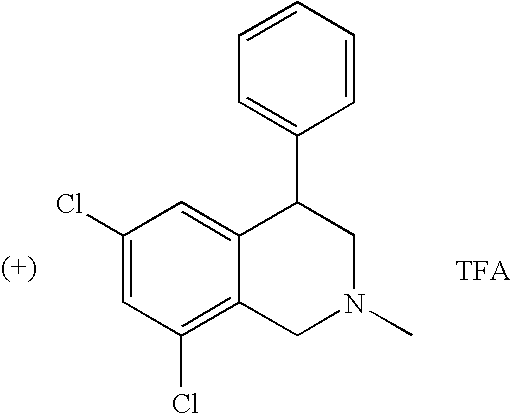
C1(Cl)=C2C(=CC(Cl)=C1)C(C1=CC=CC=C1)CN(C)C2.[TFA]
